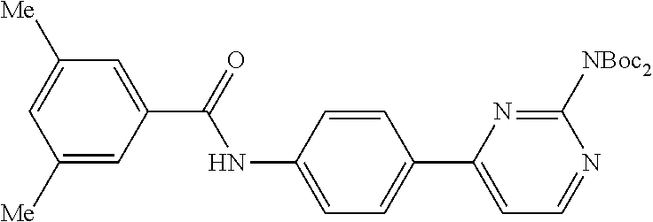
C1([Me])=CC(C(=O)NC2=CC=C(C3=CC=NC([NBoc2])=N3)C=C2)=CC([Me])=C1
